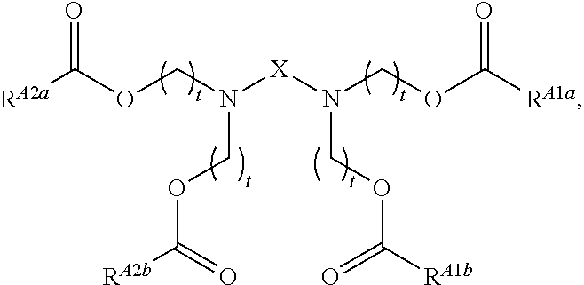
[RA2a]C(OCN([X]N(COC([RA1a])=O)COC(=O)[RA1b])COC([RA2b])=O)=O
